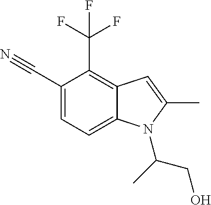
C1(C#N)=CC=C2C(=C1C(F)(F)F)C=C(C)N2C(C)CO
